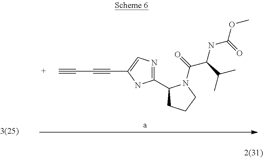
C#CC#CC1=CN=C(C2CCCN2C(=O)C(C(C)C)NC(OC)=O)N1
